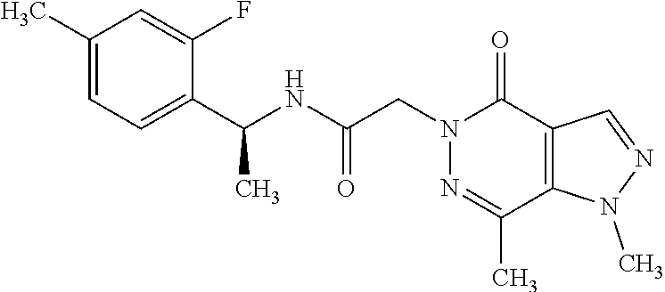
C1(C)=CC=C(C(NC(CN2C(=O)C3=C(C(C)=N2)N(C)N=C3)=O)C)C(F)=C1
